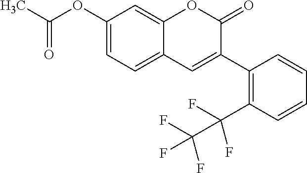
C1(OC(C)=O)=CC=C2C(=C1)OC(=O)C(C1=C(C(F)(C(F)(F)F)F)C=CC=C1)=C2
